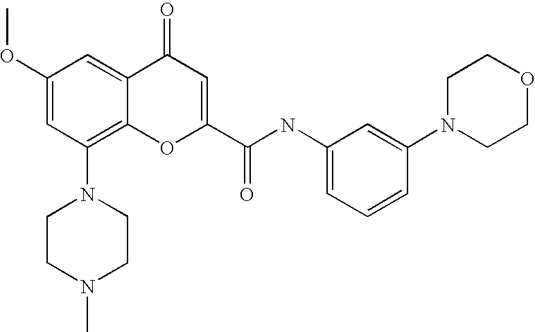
C1(OC)=CC(N2CCN(C)CC2)=C2C(=C1)C(=O)C=C(C(=O)NC1=CC=CC(N3CCOCC3)=C1)O2
